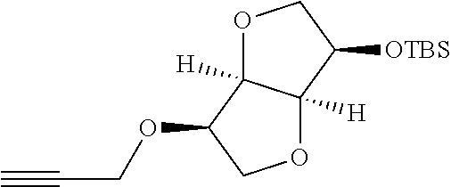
O1C2([H])C([H])(C([OTBS])C1)OCC2OCC#C
